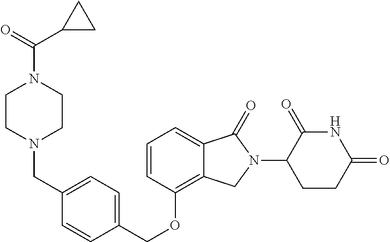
C(OC1=C2C(=CC=C1)C(=O)N(C1C(=O)NC(=O)CC1)C2)C1=CC=C(CN2CCN(C(=O)C3CC3)CC2)C=C1
